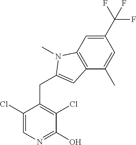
C1(Cl)=CN=C(O)C(Cl)=C1CC1=CC2=C(C=C(C(F)(F)F)C=C2C)N1C
